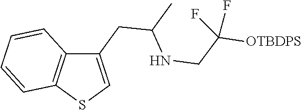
C1(CC(C)NCC([OTBDPS])(F)F)=CSC2=C1C=CC=C2
